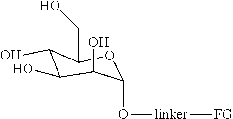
C1(O)C(O)C(O)C(O[linker][FG])OC1CO
